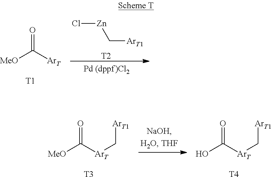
Cl[Zn]C[ArT1].[T2].O=C([ArT])[MeO].[T1].O=C([ArT]C[ArT1])[MeO].[T3].O=C([ArT]C[ArT1])O.[T4]
